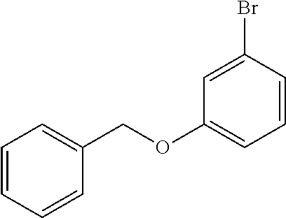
C1=CC=CC(COC2=CC=CC(Br)=C2)=C1
